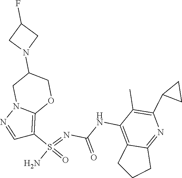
C(NC1=C2C(=NC(C3CC3)=C1C)CCC2)(N=S(N)(=O)C1=C2N(N=C1)CC(N1CC(F)C1)CO2)=O
